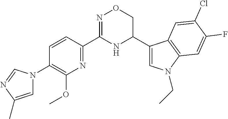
C1=CC(C2=NOCC(C3=CN(CC)C4=C3C=C(Cl)C(F)=C4)N2)=NC(OC)=C1N1C=C(C)N=C1
